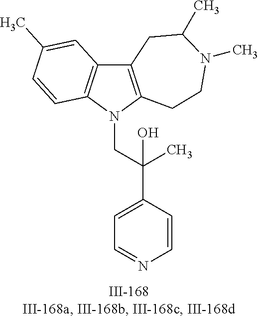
N1(CC(C2=CC=NC=C2)(C)O)C2=C(C3=C1C=CC(C)=C3)CC(C)N(C)CC2
